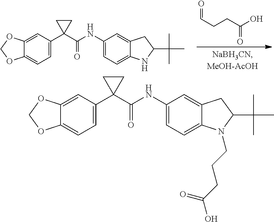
O=CCCC(O)=O.C1=C(C2(C(NC3=CC=C4C(=C3)CC(C(C)(C)C)N4)=O)CC2)C=C2C(=C1)OCO2.C1=C(C2(C(NC3=CC=C4C(=C3)CC(C(C)(C)C)N4CCCC(O)=O)=O)CC2)C=C2C(=C1)OCO2
